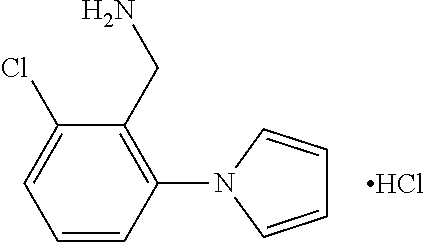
C1(CN)=C(N2C=CC=C2)C=CC=C1Cl.Cl
